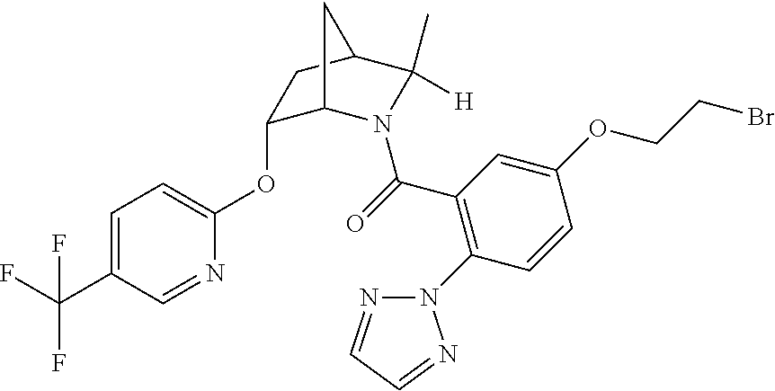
C1=C(C(F)(F)F)C=NC(OC2C3N(C(=O)C4=C(N5N=CC=N5)C=CC(OCCBr)=C4)C(C)([H])C(C2)C3)=C1
